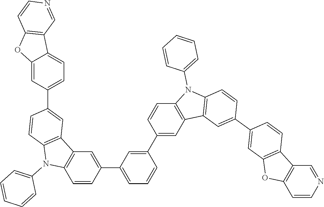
C1(C2=CC(C3=CC4=C(C=C3)N(C3=CC=CC=C3)C3=C4C=C(C4=CC=C5C(=C4)OC4=C5C=NC=C4)C=C3)=CC=C2)=CC2=C(C=C1)N(C1=CC=CC=C1)C1=C2C=C(C2=CC3=C(C=C2)C2=C(O3)C=CN=C2)C=C1
